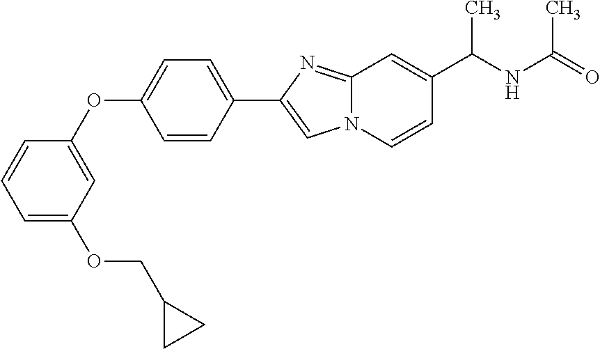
C1=C(OCC2CC2)C=C(OC2=CC=C(C3=CN4C(=N3)C=C(C(NC(=O)C)C)C=C4)C=C2)C=C1
